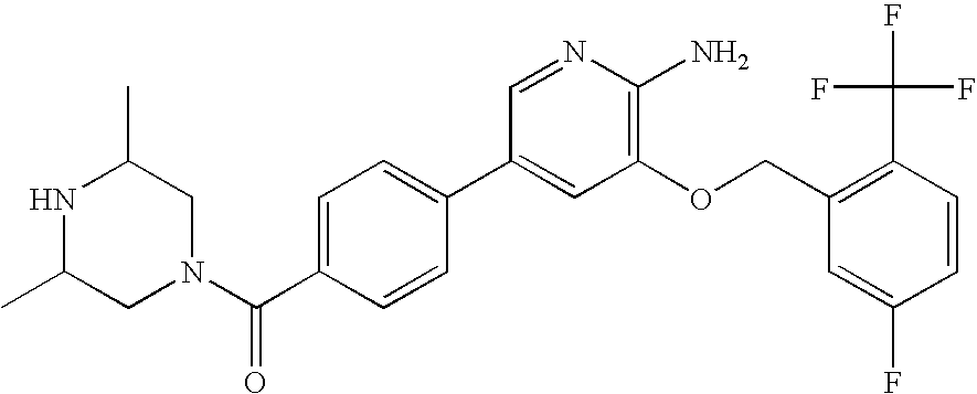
CC1CN(C(C2=CC=C(C3=CC(OCC4=C(C(F)(F)F)C=CC(F)=C4)=C(N)N=C3)C=C2)=O)CC(C)N1
